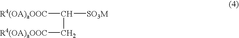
[R4(OA)aOOC]C([SO3M])C[R4(OA)aOOC]
